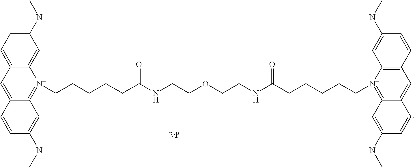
C1(N(C)C)=CC=C2C(=C1)[N+](CCCCCC(=O)NCCOCCNC(CCCCC[N+]1=C3C(=CC4=C1C=C(N(C)C)C=C4)C=CC(N(C)C)=C3)=O)=C1C(=C2)C=CC(N(C)C)=C1
